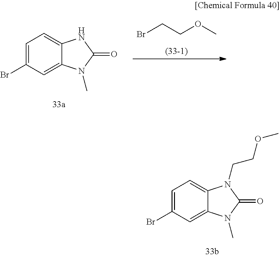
C12=CC(Br)=CC=C1N(CCOC)C(=O)N2C.C12=CC(Br)=CC=C1NC(=O)N2C.BrCCOC
